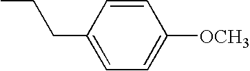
C1=CC(CCC)=CC=C1[OCH3]
